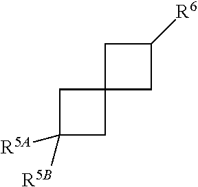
C1C([R5B])([R5A])CC12CC([R6])C2
